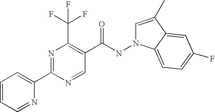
C1=CC=NC(C2=NC(C(F)(F)F)=C(C(NN3C=C(C)C4=CC(F)=CC=C34)=O)C=N2)=C1
